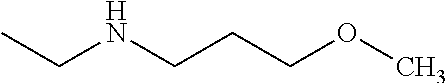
C(NCCCOC)C
